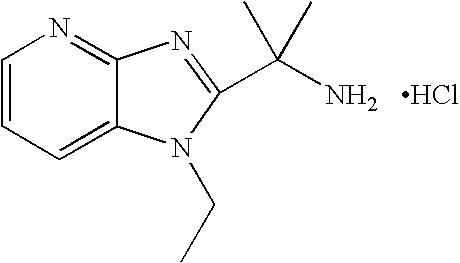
C1=CC=C2C(=N1)N=C(C(N)(C)C)N2CC.Cl
